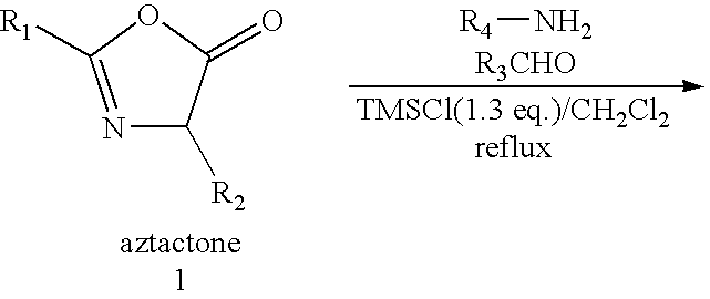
N1=C([R1])OC(=O)C1[R2].[R4]N
